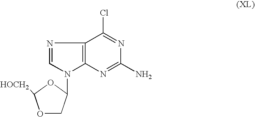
O1CC(N2C3=C(N=C2)C(Cl)=NC(N)=N3)OC1[HOCH2]
